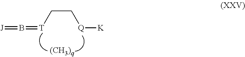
[T](CC[Q][K])=B=[J]
